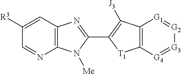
C12=C([G4]=[G3][G2]=[G1]1)[T1]C(C1=NC3=C(N1[Me])N=CC([R3])=C3)=C2[J3]
